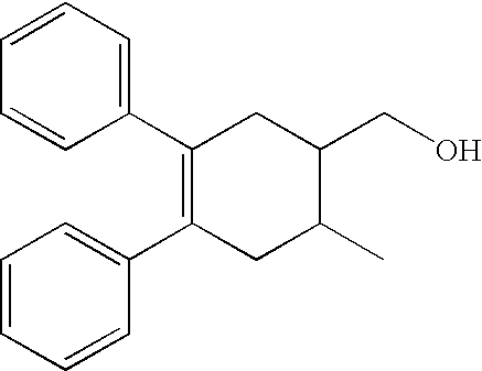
C1=CC=C(C2=C(C3=CC=CC=C3)CC(C)C(CO)C2)C=C1
